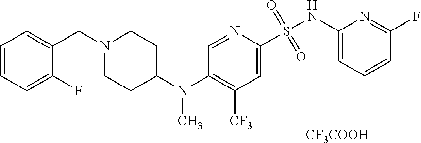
N1(CC2=CC=CC=C2F)CCC(N(C2=C([CF3])C=C(S(NC3=CC=CC(F)=N3)(=O)=O)N=C2)C)CC1.[CF3COOH]
